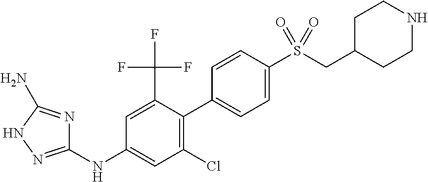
C1(NC2=CC(Cl)=C(C3=CC=C(S(CC4CCNCC4)(=O)=O)C=C3)C(C(F)(F)F)=C2)=NNC(N)=N1
